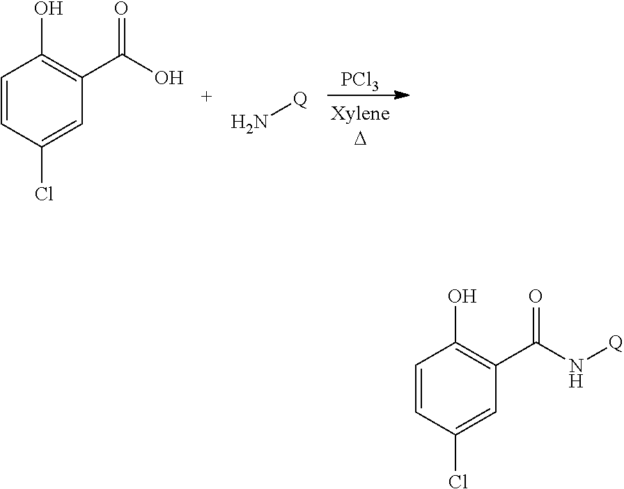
[PCl3].C1=CC(Cl)=CC(C(=O)O)=C1O.N[Q].C1=CC(Cl)=CC(C(=O)N[Q])=C1O
